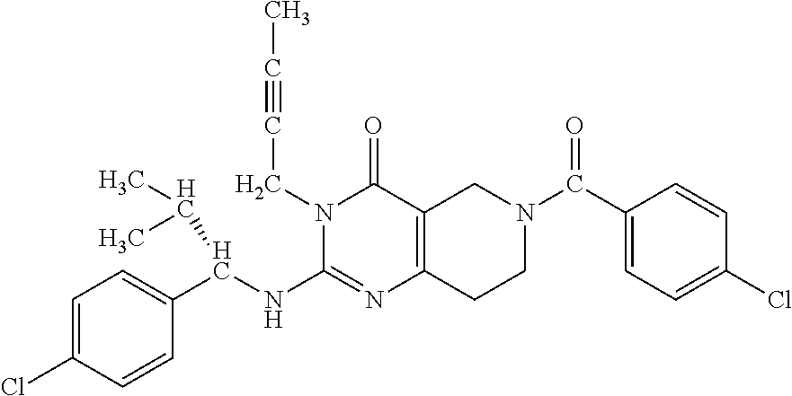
C1=C(Cl)C=CC(C(NC2=NC3=C(C(=O)N2CC#CC)CN(C(=O)C2=CC=C(Cl)C=C2)CC3)C(C)C)=C1
